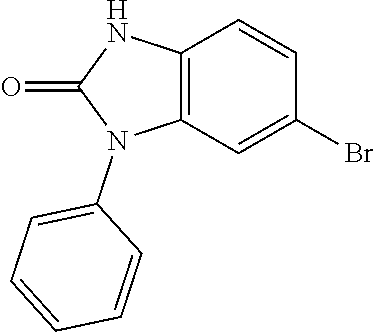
C12=C(C=C(Br)C=C1)N(C1=CC=CC=C1)C(=O)N2
